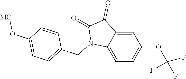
C12=CC(OC(F)(F)F)=CC=C1N(CC1=CC=C(O[MC])C=C1)C(=O)C2=O
